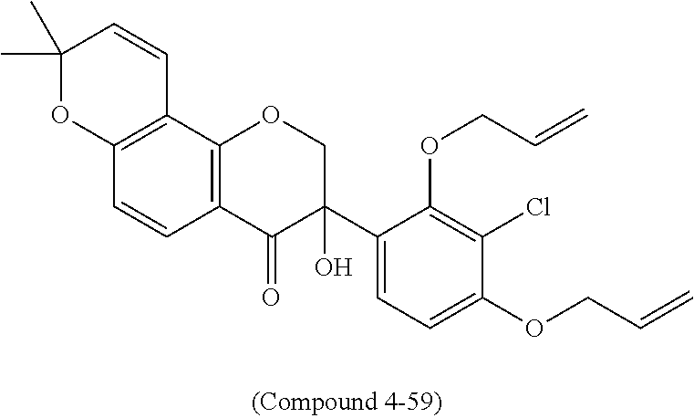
C1(C)(C)OC2=C(C=C1)C1=C(C=C2)C(=O)C(C2=CC=C(OCC=C)C(Cl)=C2OCC=C)(O)CO1
